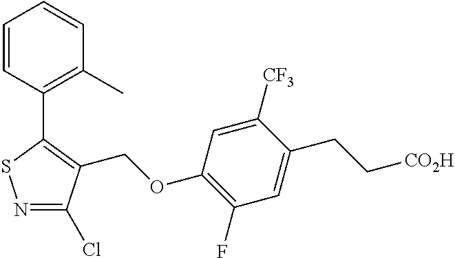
N1=C(Cl)C(COC2=C(F)C=C(CC[CO2H])C([CF3])=C2)=C(C2=C(C)C=CC=C2)S1
